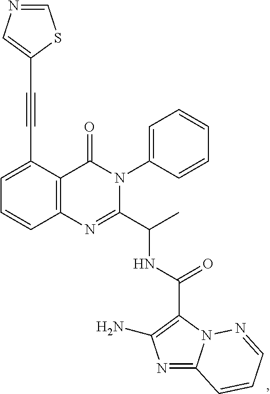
C1(C#CC2=CN=CS2)=CC=CC2=C1C(=O)N(C1=CC=CC=C1)C(C(C)NC(C1=C(N)N=C3N1N=CC=C3)=O)=N2
